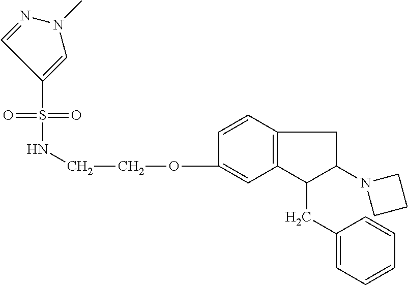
O(C1=CC2=C(C=C1)CC(N1CCC1)C2CC1=CC=CC=C1)CCNS(=O)(=O)C1=CN(C)N=C1
